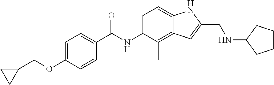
C1=C(OCC2CC2)C=CC(C(NC2=CC=C3C(=C2C)C=C(CNC2CCCC2)N3)=O)=C1
